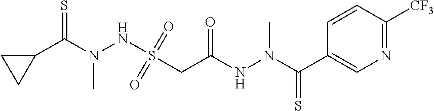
C(N(NC(=O)CS(NN(C(=S)C1CC1)C)(=O)=O)C)(=S)C1=CN=C([CF3])C=C1
